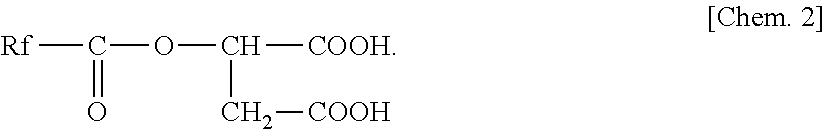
[Rf]C(OC([COOH])C[COOH])=O
